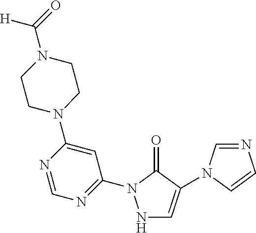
N1C=C(N2C=NC=C2)C(=O)N1C1=NC=NC(N2CCN(C([H])=O)CC2)=C1
